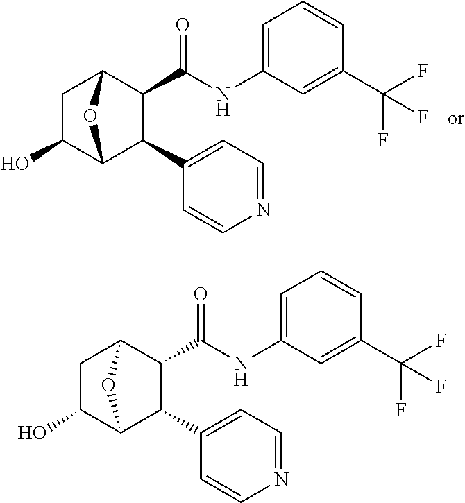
C1C(O)C2C(C3=CC=NC=C3)C(C(NC3=CC=CC(C(F)(F)F)=C3)=O)C1O2.C1C(O)C2C(C3=CC=NC=C3)C(C(NC3=CC=CC(C(F)(F)F)=C3)=O)C1O2
